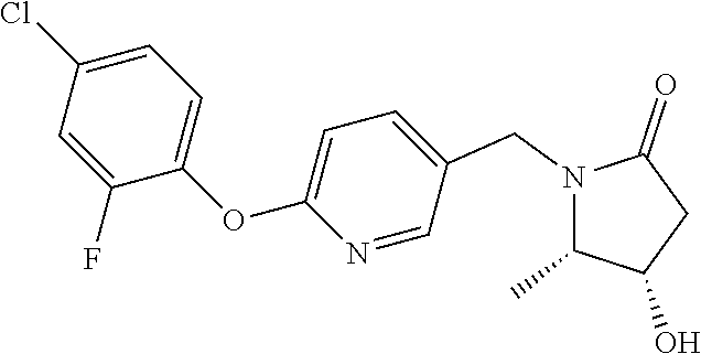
N1(CC2=CC=C(OC3=CC=C(Cl)C=C3F)N=C2)C(C)C(O)CC1=O
